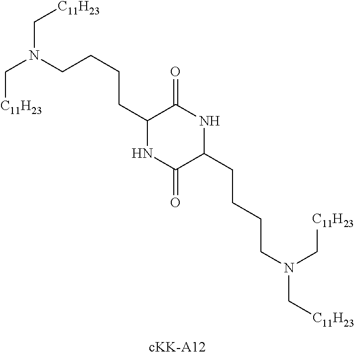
C(CC1NC(=O)C(CCCCN(C[C11H23])C[C11H23])NC1=O)CCN(C[C11H23])C[C11H23]
